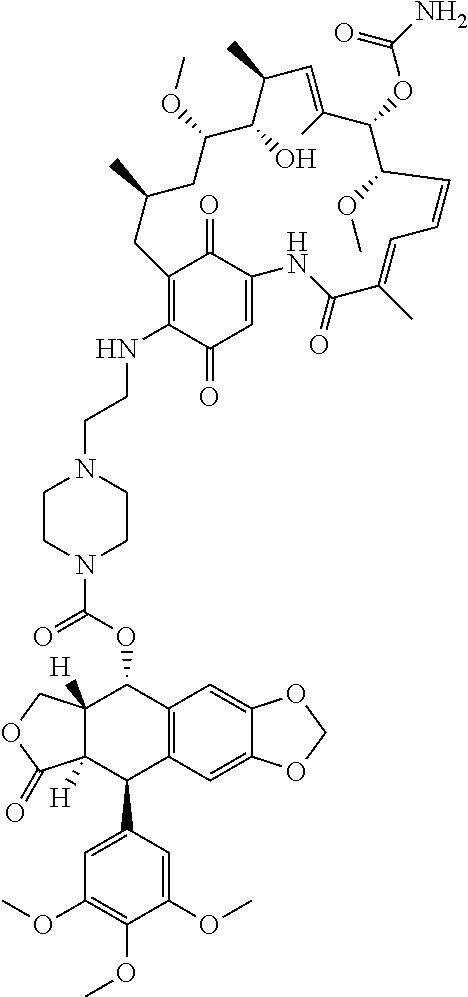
C1=C(C2C3=C(C(OC(=O)N4CCN(CCNC5=C6C(=O)C(=CC5=O)NC(=O)C(C)=CC=CC(OC)C(OC(=O)N)C(C)=CC(C)C(O)C(OC)CC(C)C6)CC4)C4([H])C2([H])C(=O)OC4)C=C2C(=C3)OCO2)C=C(OC)C(OC)=C1OC
